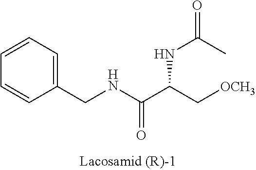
C1=CC=C(CNC(=O)C(C[OCH3])NC(C)=O)C=C1
